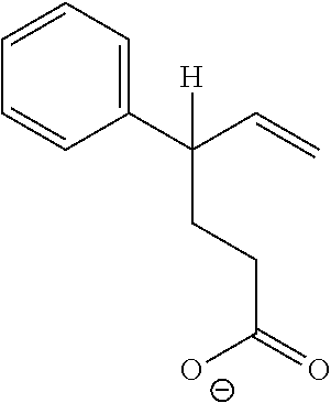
C1(C(C=C)([H])CCC(=O)[O-])=CC=CC=C1
